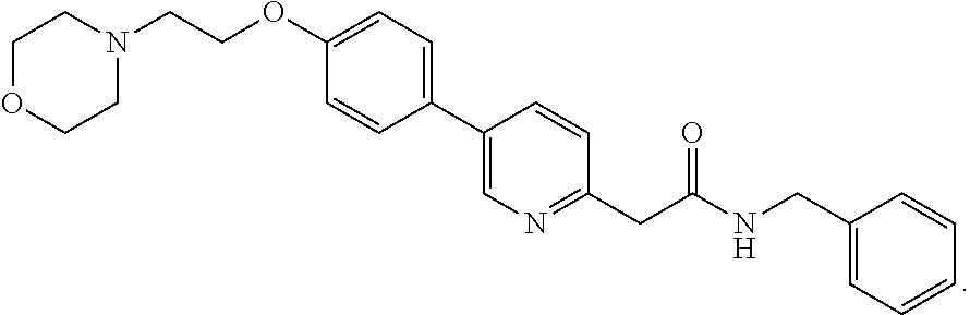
C1OCCN(CCOC2=CC=C(C3=CN=C(CC(NCC4=CC=CC=C4)=O)C=C3)C=C2)C1
